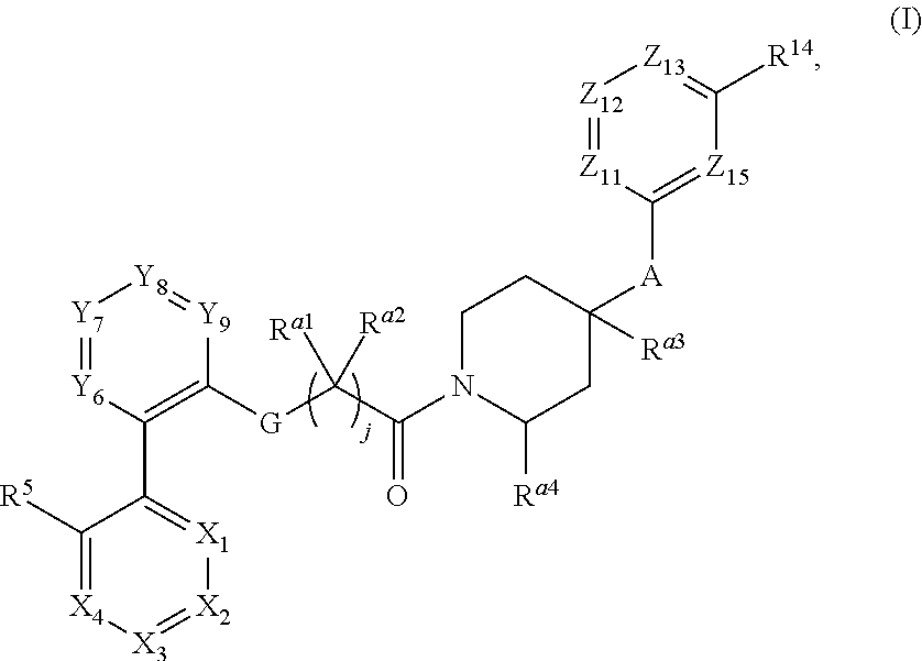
[Y7]1=[Y6]C(C2=[X1][X2]=[X3][X4]=C2[R5])=C([G]C(C(N2C([Ra4])CC([Ra3])([A]C3=[Z15]C([R14])=[Z13][Z12]=[Z11]3)CC2)=O)([Ra2])[Ra1])[Y9]=[Y8]1
